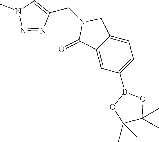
C1=C2C(=CC(B3OC(C)(C)C(C)(C)O3)=C1)C(=O)N(CC1=CN(C)N=N1)C2
